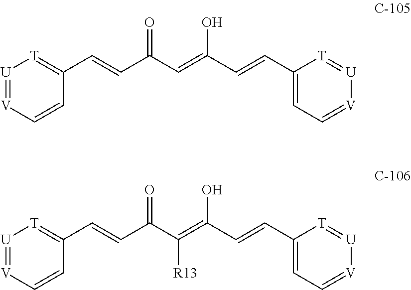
[U]1=[V]C=CC(C=CC(C=C(C=CC2=CC=[V][U]=[T]2)O)=O)=[T]1.[U]1=[V]C=CC(C=CC(C(=C(C=CC2=CC=[V][U]=[T]2)O)[R13])=O)=[T]1
